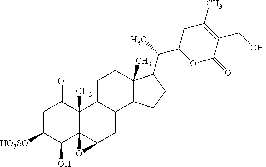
C1C([HO3SO])C(O)C23C(C)(C1=O)C1C(CC2O3)C2C(C)(CC1)C(C(C1OC(=O)C(C[OH])=C(C)C1)C)CC2
